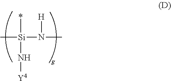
C[Si](N(C)[H])(*)N[Y4]
